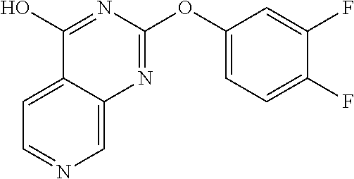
C1=C2C(=CN=C1)N=C(OC1=CC=C(F)C(F)=C1)N=C2O
